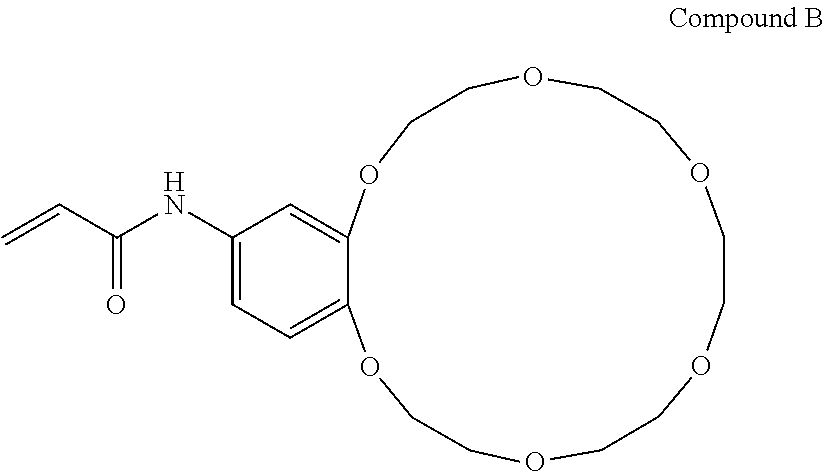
C1COCCOCCOCCOCCOC2=CC(NC(C=C)=O)=CC=C2O1
